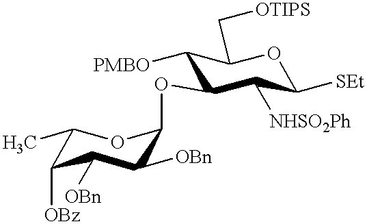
C1([PMBO])C(OC2C([OBn])C([OBn])C([OBz])C(C)O2)C([NHSO2Ph])C([SEt])OC1C[OTIPS]
